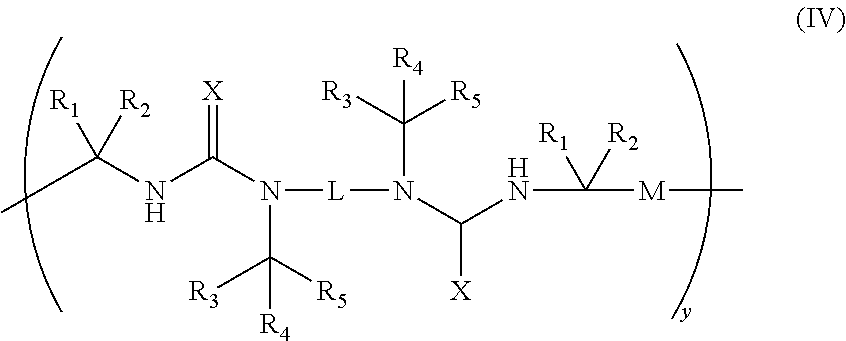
CC(NC(N(C([R5])([R3])[R4])[L]N(C(NC([R1])([R2])[M]C)[X])C([R3])([R5])[R4])=[X])([R1])[R2]
